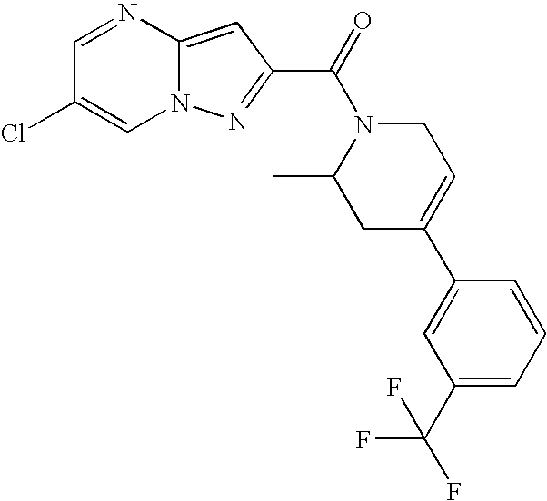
C1=NC2=CC(C(=O)N3C(C)CC(C4=CC(C(F)(F)F)=CC=C4)=CC3)=NN2C=C1Cl
